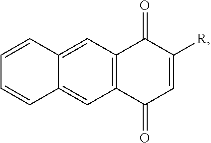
C12=C(C=C3C(=C1)C=CC=C3)C(=O)C([R])=CC2=O
